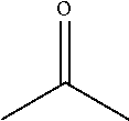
CC(C)=o
